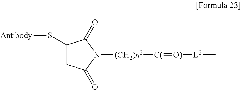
N1([(CH2)n2][C(]=[O)][L2]C)C(=O)C(S[Antibody])CC1=O
